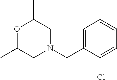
O1C(C)CN(CC2=CC=CC=C2Cl)CC1C
